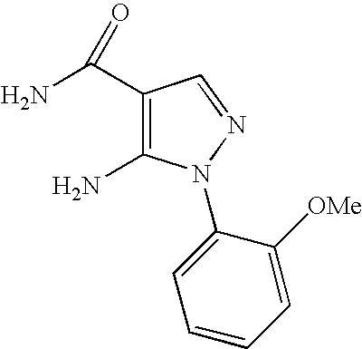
C1(C(N)=O)=C(N)N(C2=CC=CC=C2[OMe])N=C1
